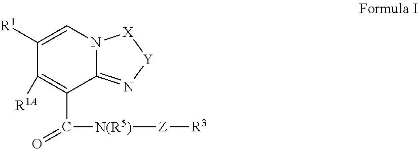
C1([R1])=CN2C(=N[Y][X]2)C(C(=O)[N(R5)][Z][R3])=C1[R1A]
